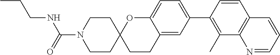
C1CC2(CCN1C(=O)NCCC)CCC1=CC(C3=C(C)C4=C(C=C3)C=CC=N4)=CC=C1O2
